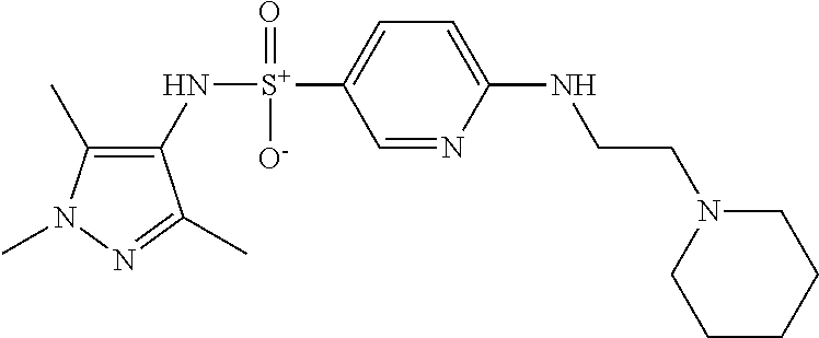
C1(C)=C(N[S+](C2=CC=C(NCCN3CCCCC3)N=C2)([O-])=O)C(C)=NN1C
